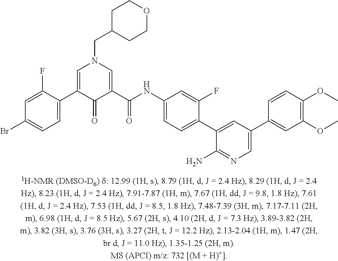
C1=C(C2=CN(CC3CCOCC3)C=C(C(NC3=CC=C(C4=CC(C5=CC(OC)=C(OC)C=C5)=CN=C4N)C(F)=C3)=O)C2=O)C(F)=CC(Br)=C1
